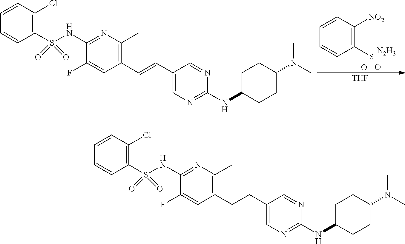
C1=CC([NO2])=C(S)C=C1.[N2H3].O.O.[THF].C1=CC(Cl)=C(S(NC2=NC(C)=C(C=CC3=CN=C(NC4CCC(N(C)C)CC4)N=C3)C=C2F)(=O)=O)C=C1.C1=CC(Cl)=C(S(NC2=NC(C)=C(CCC3=CN=C(NC4CCC(N(C)C)CC4)N=C3)C=C2F)(=O)=O)C=C1
